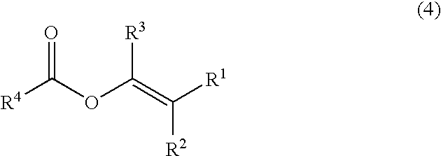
O=C(OC(=C([R2])[R1])[R3])[R4]
